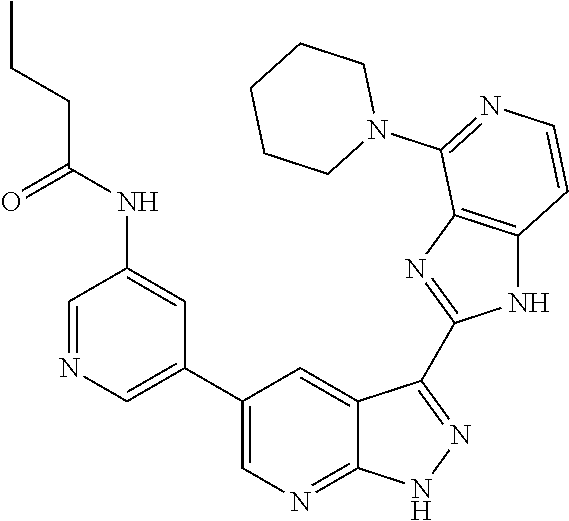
C1=NC=C(C2=CN=C3C(=C2)C(C2=NC4=C(N2)C=CN=C4N2CCCCC2)=NN3)C=C1NC(CCC)=O
